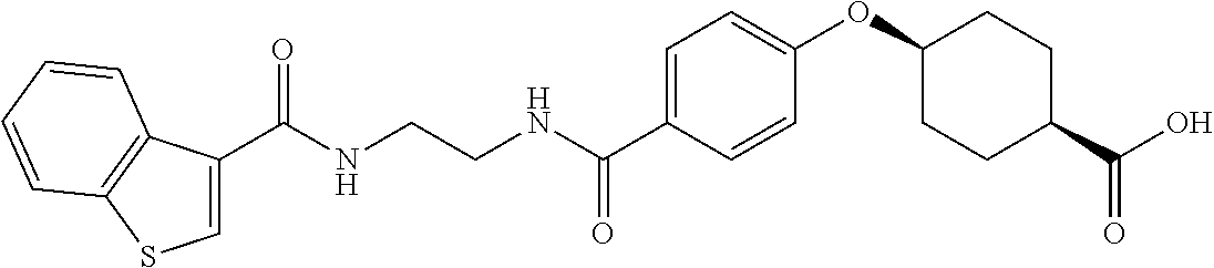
C(NCCNC(C1=CC=C(OC2CCC(C(O)=O)CC2)C=C1)=O)(=O)C1=CSC2=C1C=CC=C2
